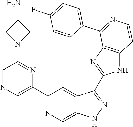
C1(C2=NC=C3C(=C2)C(C2=NC4=C(N2)C=CN=C4C2=CC=C(F)C=C2)=NN3)=CN=CC(N2CC(N)C2)=N1
